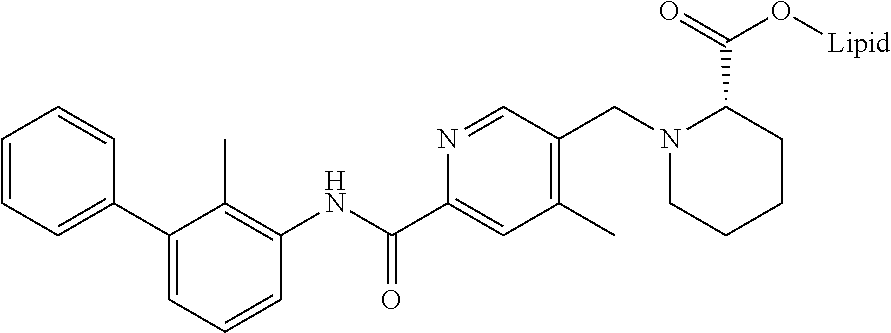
C1=CC=C(C2=CC=CC(NC(C3=CC(C)=C(CN4CCCCC4C(O[Lipid])=O)C=N3)=O)=C2C)C=C1
